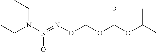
N([+N](=NOCOC(OC(C)C)=O)[O-])(CC)CC
